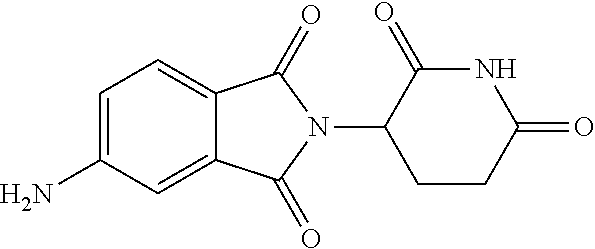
C1=C(N)C=C2C(=C1)C(=O)N(C1CCC(=O)NC1=O)C2=O
